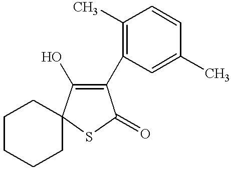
C1CCCC2(C1)SC(=O)C(C1=C(C)C=CC(C)=C1)=C2O
